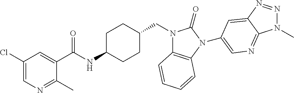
C1(Cl)=CN=C(C)C(C(NC2CCC(CN3C4=C(N(C5=CN=C6N(C)N=NC6=C5)C3=O)C=CC=C4)CC2)=O)=C1
